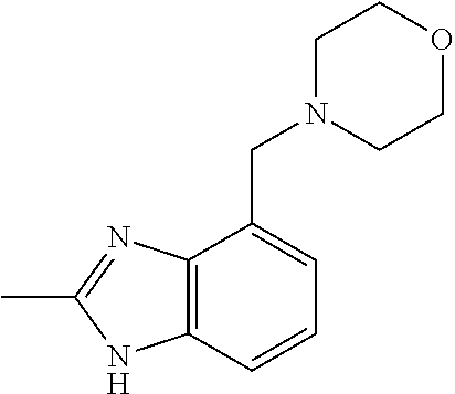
C12=C(C=CC=C1CN1CCOCC1)NC(C)=N2
